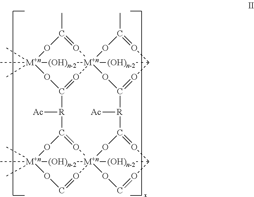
C1(C)=O[M+n]2345O=C(O[M+n](C)(C)(C)(O1)[(OH)n-2]2)[R]([Ac])C1=O[M+n]267(O=CO[M+n](C)(C)(C)(O1)[(OH)n-2]2)OC(=OC(O=CO6)[(OH)n-2]7)[R]([Ac])C(=OC(O=C(C)O3)[(OH)n-2]4)O5
